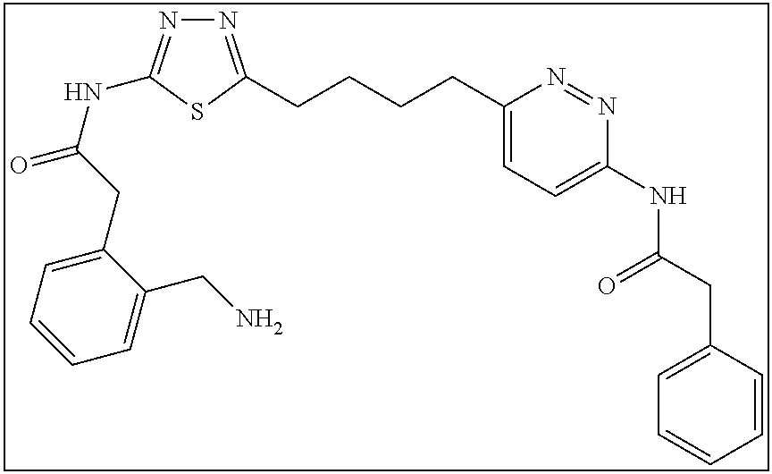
N1=C(CCCCC2=CC=C(NC(CC3=CC=CC=C3)=O)N=N2)SC(NC(=O)CC2=CC=CC=C2CN)=N1
